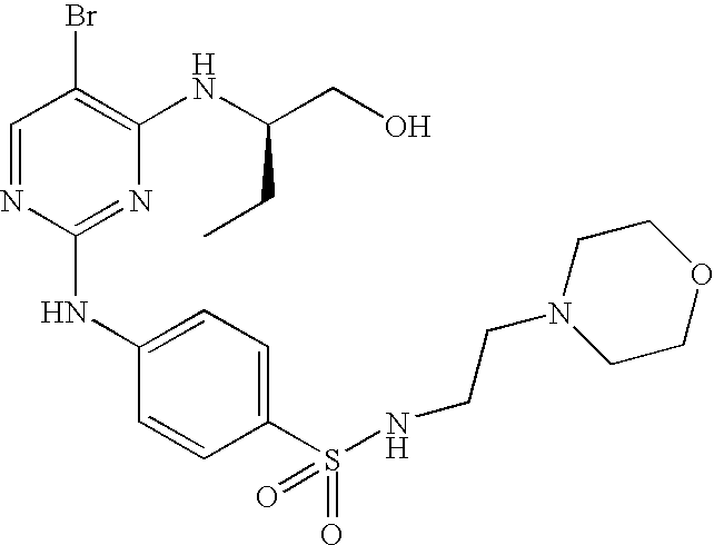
C1=NC(NC2=CC=C(S(=O)(=O)NCCN3CCOCC3)C=C2)=NC(NC(CO)CC)=C1Br
